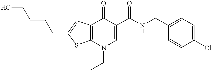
C12=C(N(CC)C=C(C(NCC3=CC=C(Cl)C=C3)=O)C1=O)SC(CCCCO)=C2
